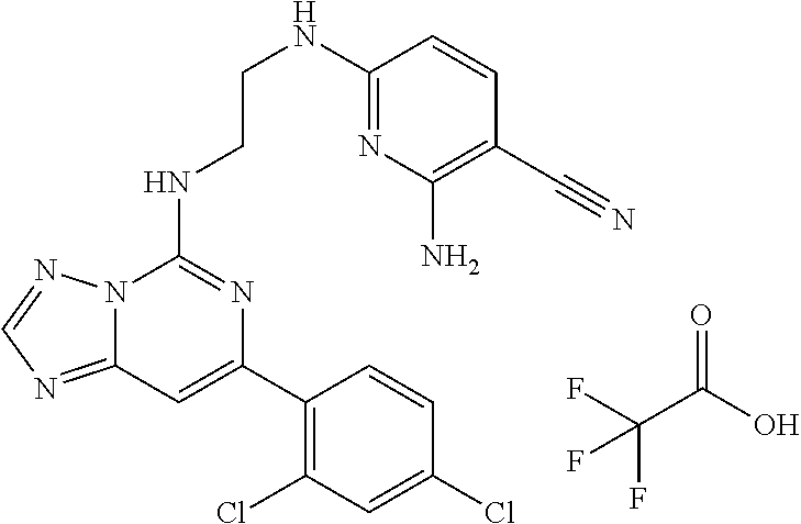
C12=NC=NN1C(NCCNC1=NC(N)=C(C#N)C=C1)=NC(C1=C(Cl)C=C(Cl)C=C1)=C2.C(C(O)=O)(F)(F)F
